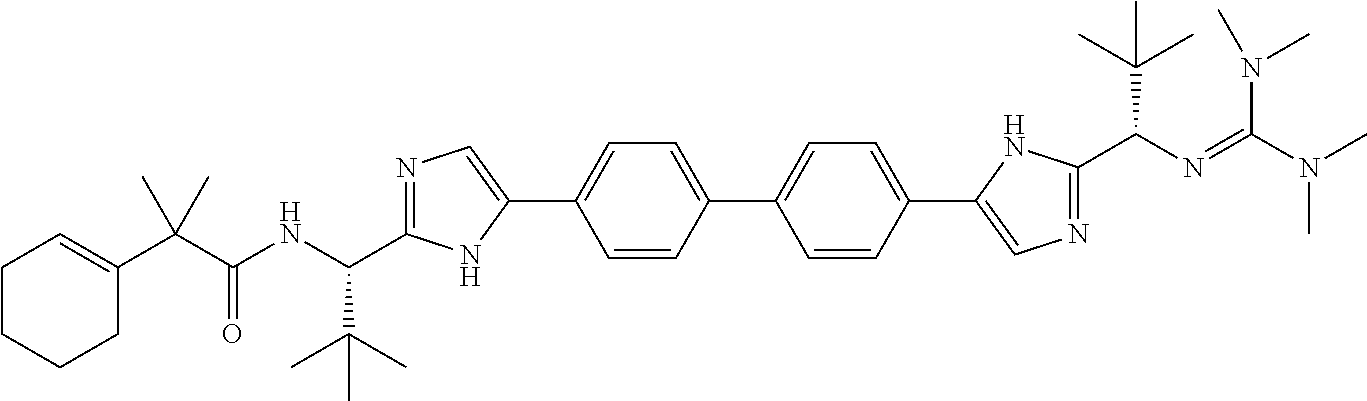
C1=C(C2=CN=C(C(NC(C(C3=CCCCC3)(C)C)=O)C(C)(C)C)N2)C=CC(C2=CC=C(C3=CN=C(C(N=C(N(C)C)N(C)C)C(C)(C)C)N3)C=C2)=C1
